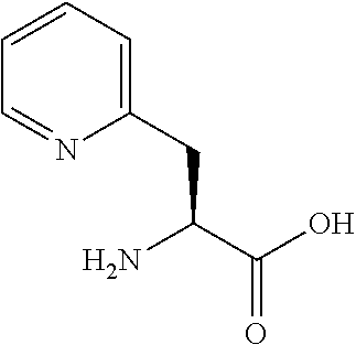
NC(C(O)=O)CC1=CC=CC=N1
